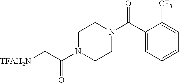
C1(C(N2CCN(C(C[TFAH2N])=O)CC2)=O)=CC=CC=C1[CF3]
